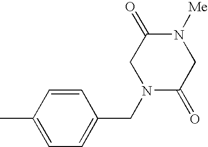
C1=CC(C)=CC=C1CN1C(=O)CN([Me])C(=O)C1
